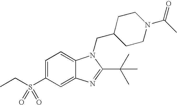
C1=C(S(CC)(=O)=O)C=C2C(=C1)N(CC1CCN(C(C)=O)CC1)C(C(C)(C)C)=N2
